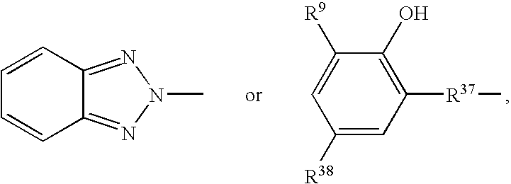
C1=C([R9])C(O)=C([R37]C)C=C1[R38].C1=CC2=NN(C)N=C2C=C1
